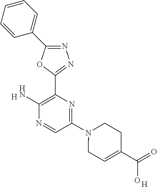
N1=C(C2=CC=CC=C2)OC(C2=C(N)N=CC(N3CC=C(C(=O)O)CC3)=N2)=N1.[H].[H]
